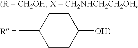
C1CC([OH)])CCC1C
